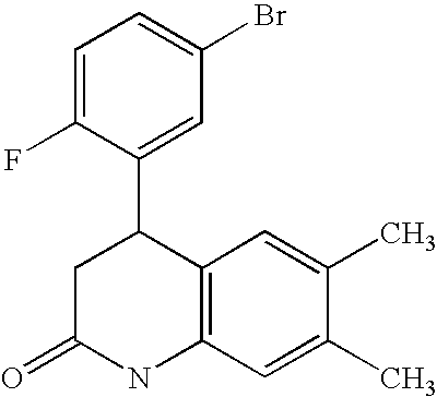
C1=C(F)C(C2CC(=O)NC3=C2C=C(C)C(C)=C3)=CC(Br)=C1
